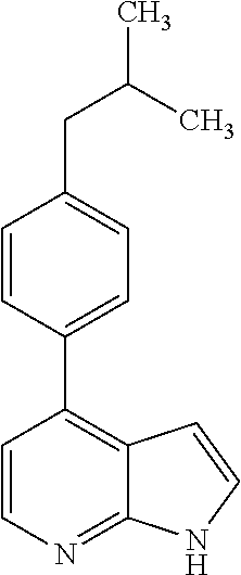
C12=NC=CC(C3=CC=C(CC(C)C)C=C3)=C1C=CN2
